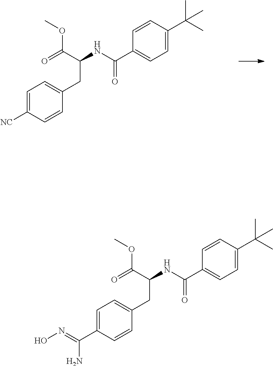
C1=C([NC])C=CC(CC(NC(C2=CC=C(C(C)(C)C)C=C2)=O)C(=O)OC)=C1.C1=C(C(=NO)N)C=CC(CC(NC(C2=CC=C(C(C)(C)C)C=C2)=O)C(=O)OC)=C1
